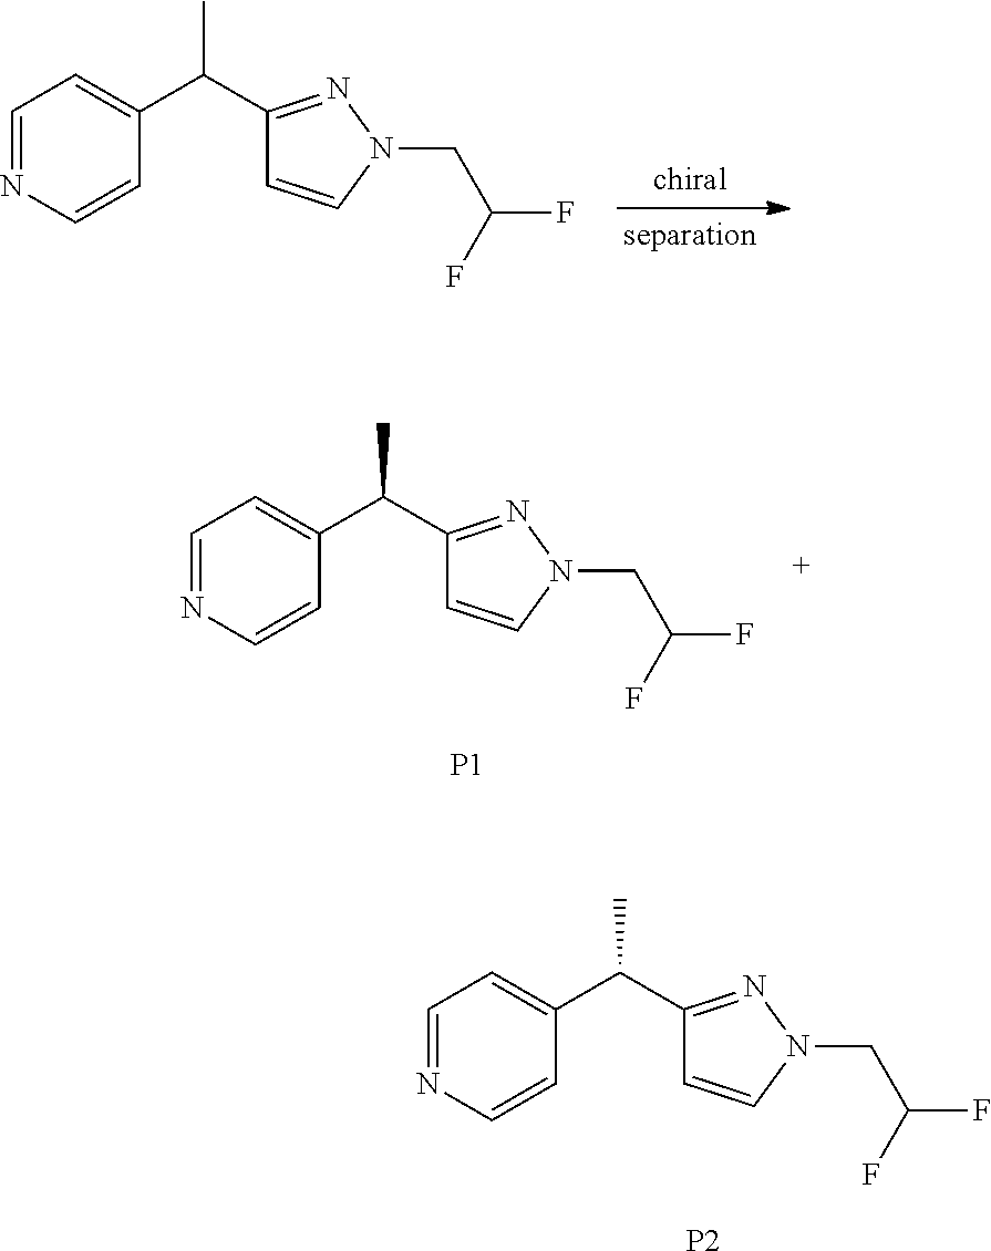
C1(C(C2=CC=NC=C2)C)=NN(CC(F)F)C=C1.C1(C(C2=CC=NC=C2)C)=NN(CC(F)F)C=C1.[P1].C1(C(C2=CC=NC=C2)C)=NN(CC(F)F)C=C1.[P2]
